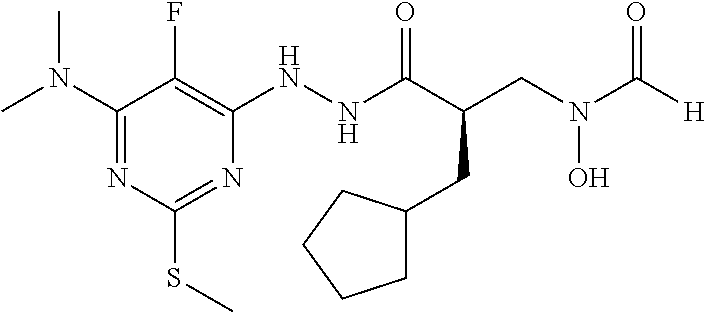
C1(N(C)C)=NC(SC)=NC(NNC(C(CN(C([H])=O)O)CC2CCCC2)=O)=C1F
